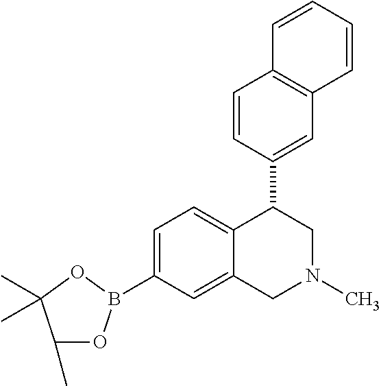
C1=CC(C2C3=CC=C(B4OC(C)C(C)(C)O4)C=C3CN(C)C2)=CC2=C1C=CC=C2
